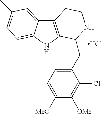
C12=C(NC3=CC=C(C)C=C13)C(CC1=CC=C([MeO])C([OMe])=C1Cl)NCC2.Cl
